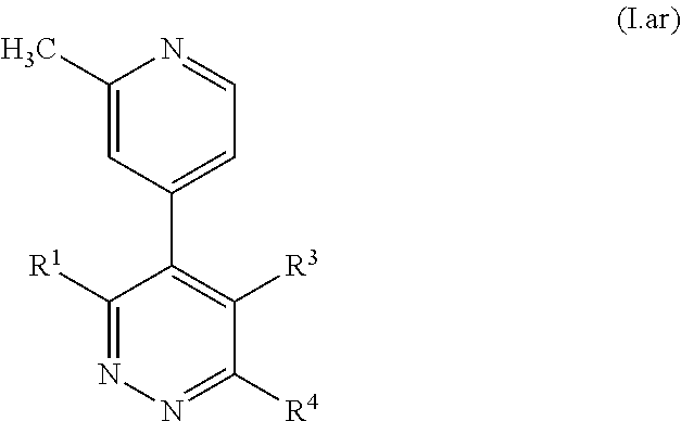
C1([R1])=NN=C([R4])C([R3])=C1C1=CC=NC(C)=C1
